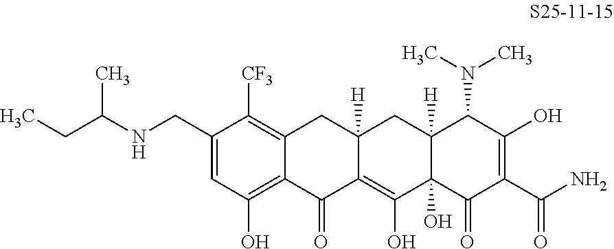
C1(CNC(CC)C)=CC(O)=C2C(=C1[CF3])CC1([H])C(=C(O)C3(O)C([H])(C1)C(N(C)C)C(O)=C(C(N)=O)C3=O)C2=O
